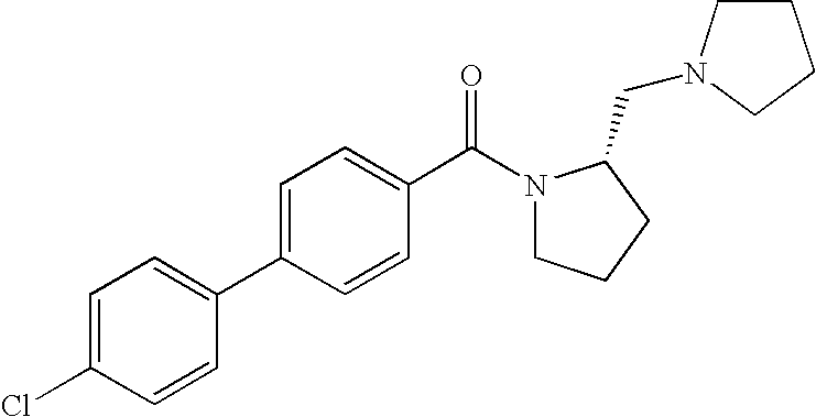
C1=C(Cl)C=CC(C2=CC=C(C(=O)N3CCCC3CN3CCCC3)C=C2)=C1
